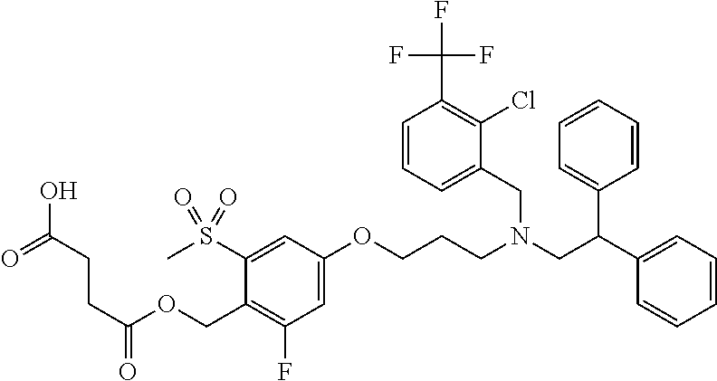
CS(C1=CC(OCCCN(CC(C2=CC=CC=C2)C2=CC=CC=C2)CC2=CC=CC(C(F)(F)F)=C2Cl)=CC(F)=C1COC(CCC(=O)O)=O)(=O)=O
